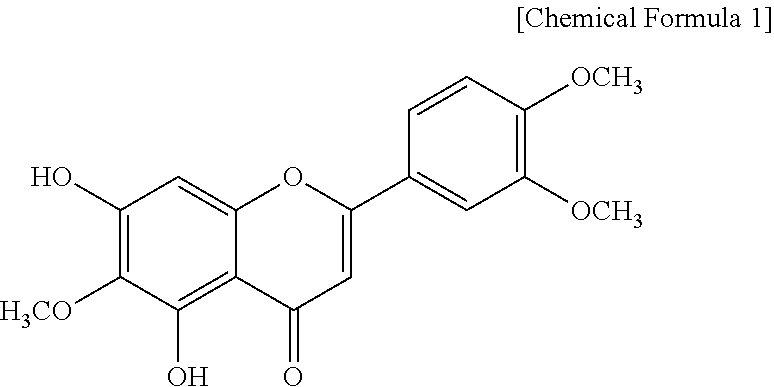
C1(O)=C([H3CO])C(O)=C2C(=C1)OC(C1=CC([OCH3])=C([OCH3])C=C1)=CC2=O
